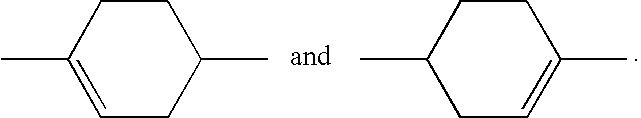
C1C(C)=CCC(C)C1.C1(C)CC=C(C)CC1
